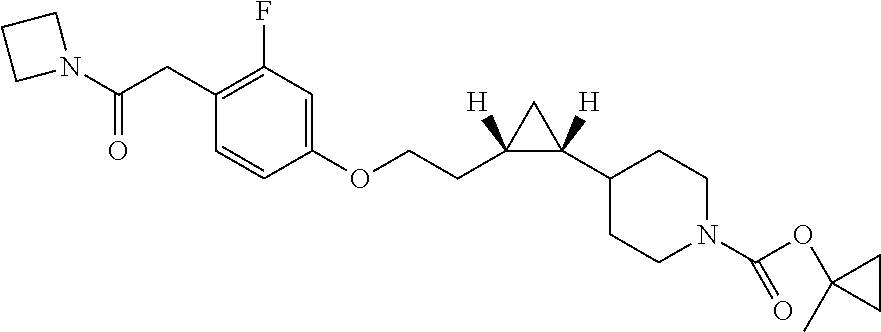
C1(C2([H])CC2(CCOC2=CC(F)=C(CC(N3CCC3)=O)C=C2)[H])CCN(C(OC2(C)CC2)=O)CC1
